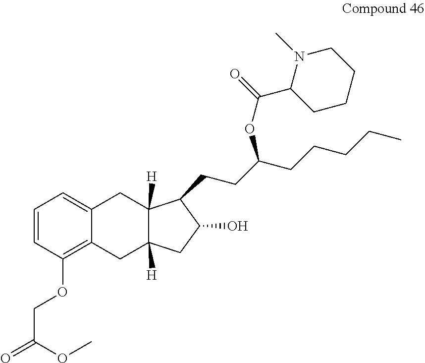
C1=CC(OCC(=O)OC)=C2C(=C1)CC1([H])C([H])(C2)CC(O)C1CCC(CCCCC)OC(=O)C1CCCCN1C
